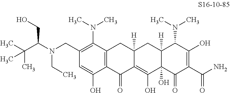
C1(CN(C(C(C)(C)C)CO)CC)=C(N(C)C)C2=C(C(O)=C1)C(=O)C1=C(O)C3(O)C([H])(CC1([H])C2)C(N(C)C)C(O)=C(C(N)=O)C3=O
